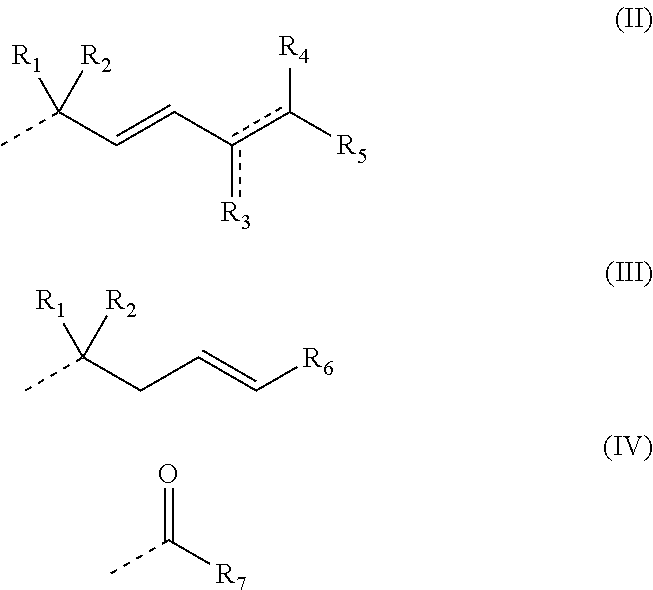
CC(C=Cc(c([R5])[R4])[R3])([R2])[R1].CC(CC=C[R6])([R2])[R1].CC([R7])=O
